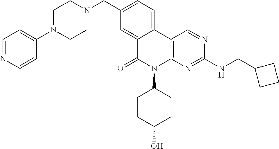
C12=CC(CN3CCN(C4=CC=NC=C4)CC3)=CC=C1C1=C(N(C3CCC(O)CC3)C2=O)N=C(NCC2CCC2)N=C1
